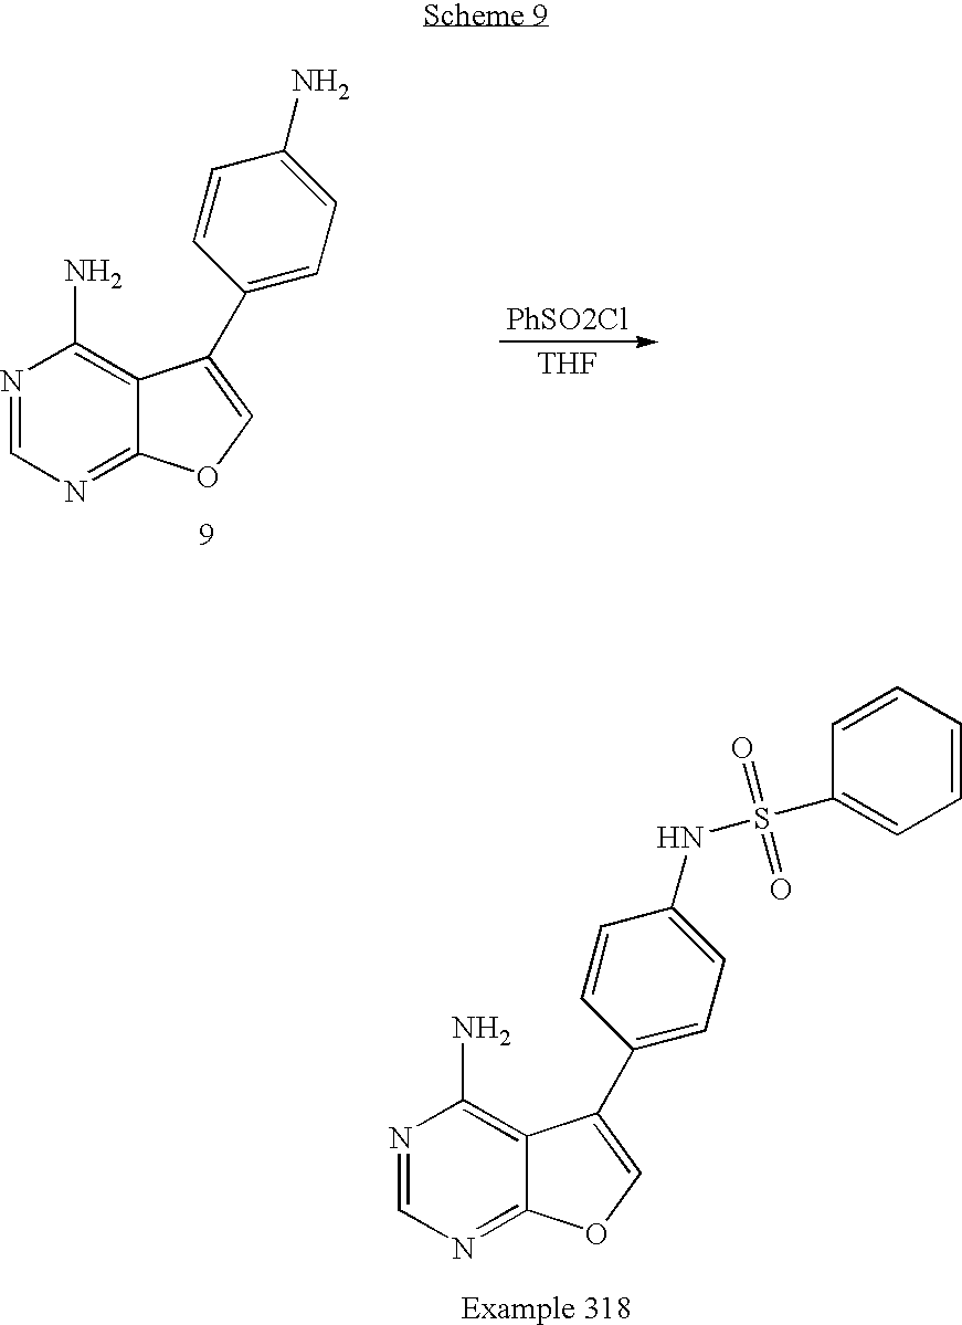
N1=CN=C2C(=C1N)C(C1=CC=C(NS(=O)(=O)C3=CC=CC=C3)C=C1)=CO2.N1=CN=C2C(=C1N)C(C1=CC=C(N)C=C1)=CO2.[THF].[PhSO2Cl]
